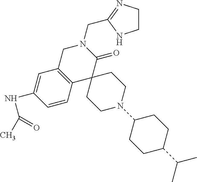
C1C2=C(C3(C(=O)N1CC1=NCCN1)CCN(C1CCC(C(C)C)CC1)CC3)C=CC(NC(=O)C)=C2
